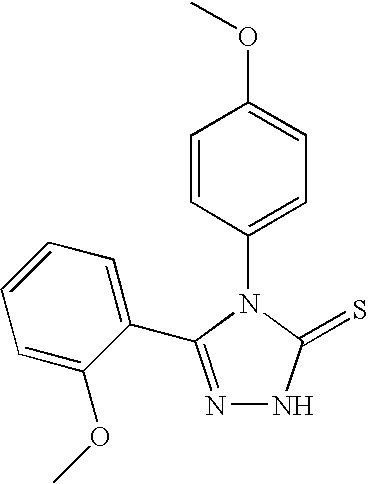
C1=CC(N2C(=S)NN=C2C2=CC=CC=C2OC)=CC=C1OC
